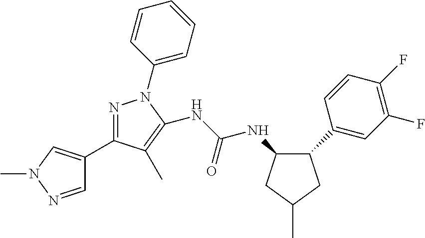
C1(C2=CN(C)N=C2)=NN(C2=CC=CC=C2)C(NC(NC2C(C3=CC(F)=C(F)C=C3)CC(C)C2)=O)=C1C
